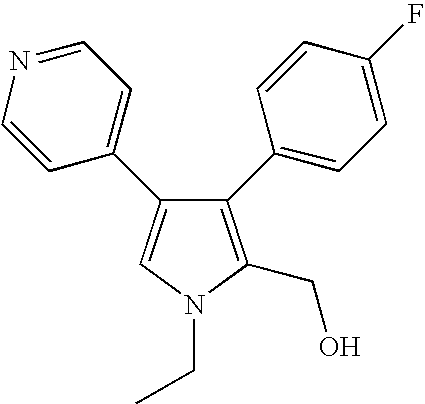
C1(C2=CC=C(F)C=C2)=C(CO)N(CC)C=C1C1=CC=NC=C1
